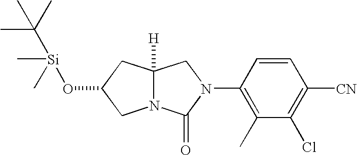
O([Si](C(C)(C)C)(C)C)C1CC2([H])N(C(=O)N(C3=C(C)C(Cl)=C([CN])C=C3)C2)C1
